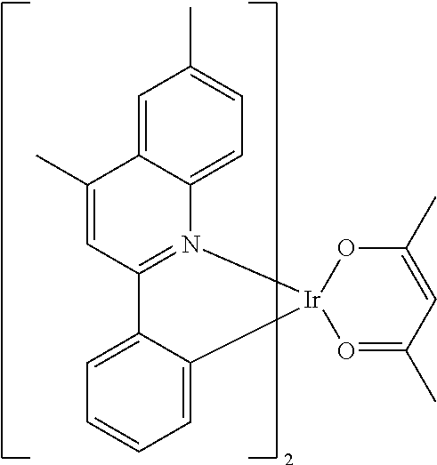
C12=CC=C(C)C=C1C(C)=CC1=N2[Ir]2(O=C(C)C=C(C)O2)C2=CC=CC=C12
